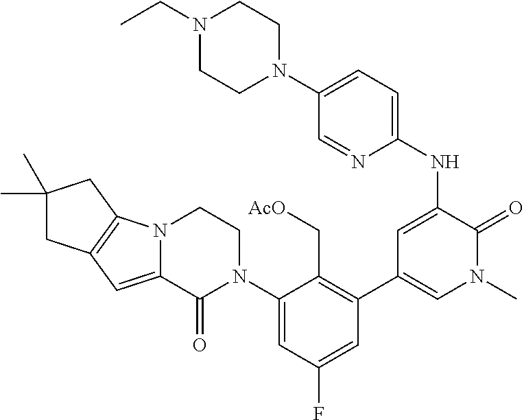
C1(NC2=CC(C3=C(C[AcO])C(N4CCN5C(=CC6=C5CC(C)(C)C6)C4=O)=CC(F)=C3)=CN(C)C2=O)=CC=C(N2CCN(CC)CC2)C=N1
